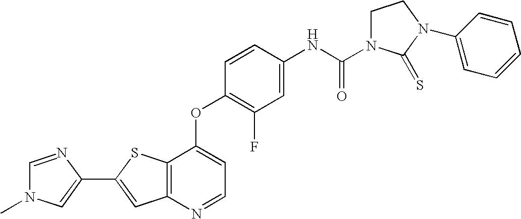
C12=C(SC(C3=CN(C)C=N3)=C1)C(OC1=C(F)C=C(NC(=O)N3CCN(C4=CC=CC=C4)C3=S)C=C1)=CC=N2
